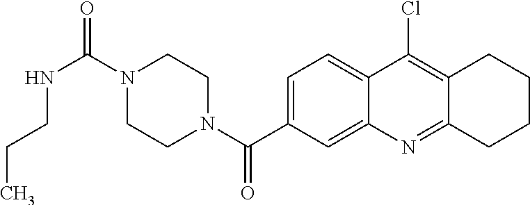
N1(C(NCCC)=O)CCN(C(=O)C2=CC=C3C(=C2)N=C2C(=C3Cl)CCCC2)CC1
